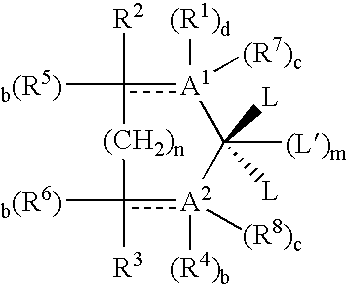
c1([R3])([b(R6)])[A2]([(R4)b])([(R8)c])C([L])([L])([(L)m])[A1]([(R1)d])([(R7)c])c([b(R5)])([R2])[(CH2)n]1
